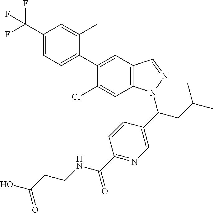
C1(C(F)(F)F)=CC=C(C2=CC3=C(C=C2Cl)N(C(CC(C)C)C2=CN=C(C(=O)NCCC(O)=O)C=C2)N=C3)C(C)=C1
